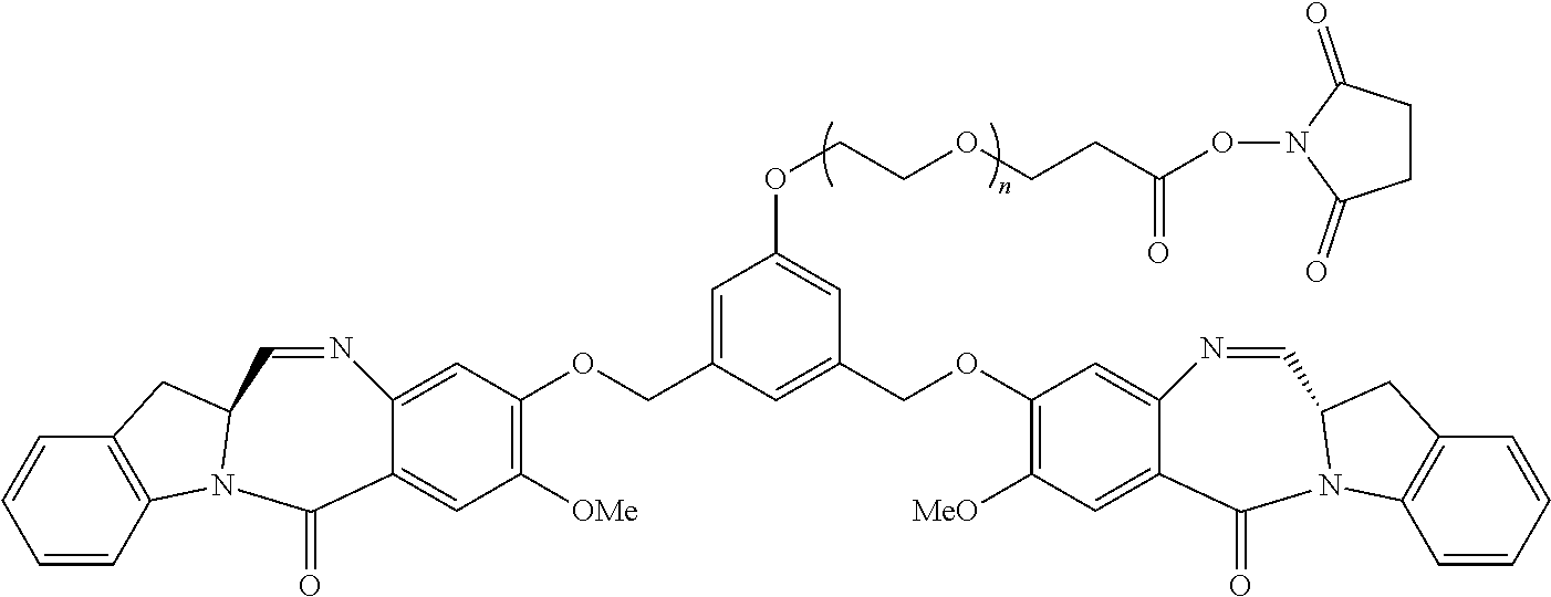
C1=C2C(=CC([OMe])=C1OCC1=CC(OCCOCCC(=O)ON3C(=O)CCC3=O)=CC(COC3=C([MeO])C=C4C(=C3)N=CC3N(C4=O)C4=C(C=CC=C4)C3)=C1)C(=O)N1C3=C(C=CC=C3)CC1C=N2
